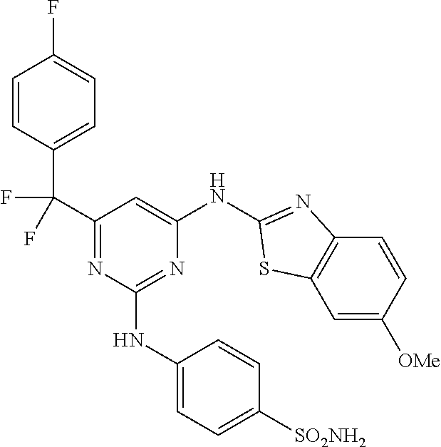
C1=C([OMe])C=CC2=C1SC(NC1=CC(C(F)(F)C3=CC=C(F)C=C3)=NC(NC3=CC=C([SO2NH2])C=C3)=N1)=N2
